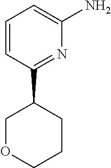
C1=CC(C2COCCC2)=NC(N)=C1
